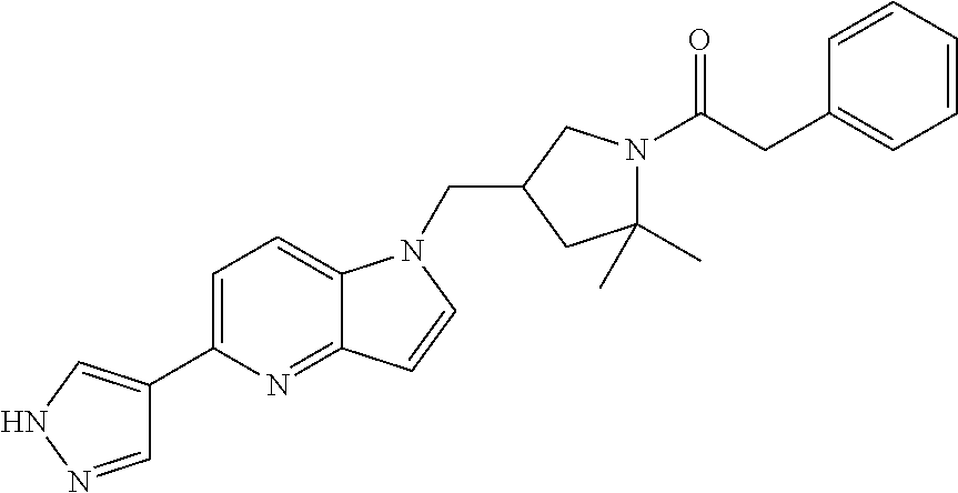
C1=NNC=C1C1=CC=C2C(=N1)C=CN2CC1CC(C)(C)N(C(CC2=CC=CC=C2)=O)C1
